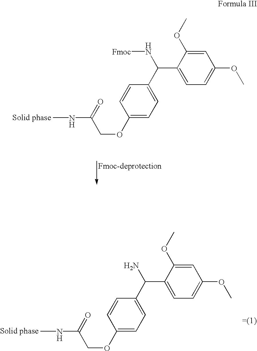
C[N H]C(=O)COC1=CC=C(C(N[Fmoc])C2=CC=C(OC)C=C2OC)C=C1.C[N H]C(=O)COC1=CC=C(C(N)C2=CC=C(OC)C=C2OC)C=C1
